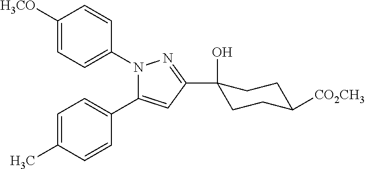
C1=C(C)C=CC(C2=CC(C3(O)CCC([CO2CH3])CC3)=NN2C2=CC=C([H3CO])C=C2)=C1
